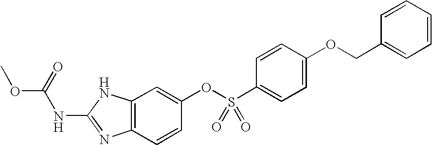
C12=C(C=CC(OS(C3=CC=C(OCC4=CC=CC=C4)C=C3)(=O)=O)=C1)N=C(NC(OC)=O)N2
